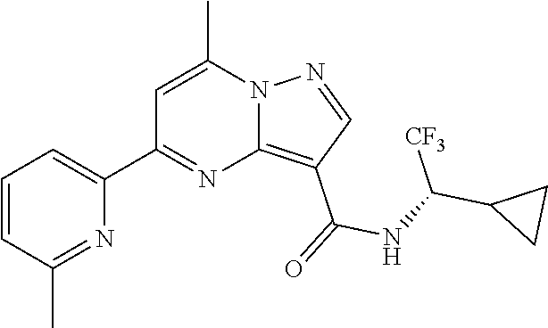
C12=C(C(=O)NC(C3CC3)[CF3])C=NN1C(C)=CC(C1=CC=CC(C)=N1)=N2
